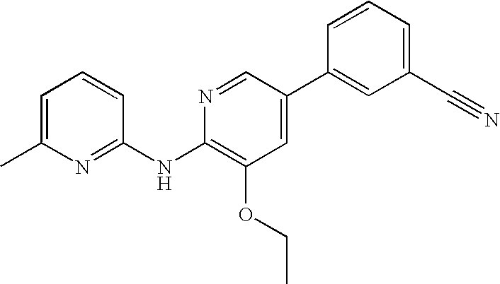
N1=C(NC2=C(OCC)C=C(C3=CC(C#N)=CC=C3)C=N2)C=CC=C1C
